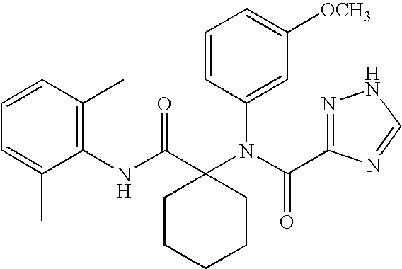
C1(NC(C2(N(C(C3=NNC=N3)=O)C3=CC([OCH3])=CC=C3)CCCCC2)=O)=C(C)C=CC=C1C
